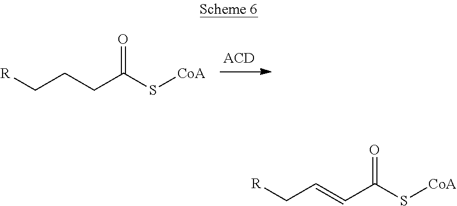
[R]CCCC(S[CoA])=O.[R]CC=CC(S[CoA])=O
